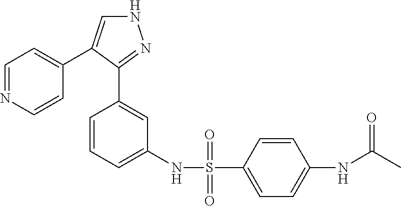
N1C=C(C2=CC=NC=C2)C(C2=CC(NS(=O)(C3=CC=C(NC(C)=O)C=C3)=O)=CC=C2)=N1
